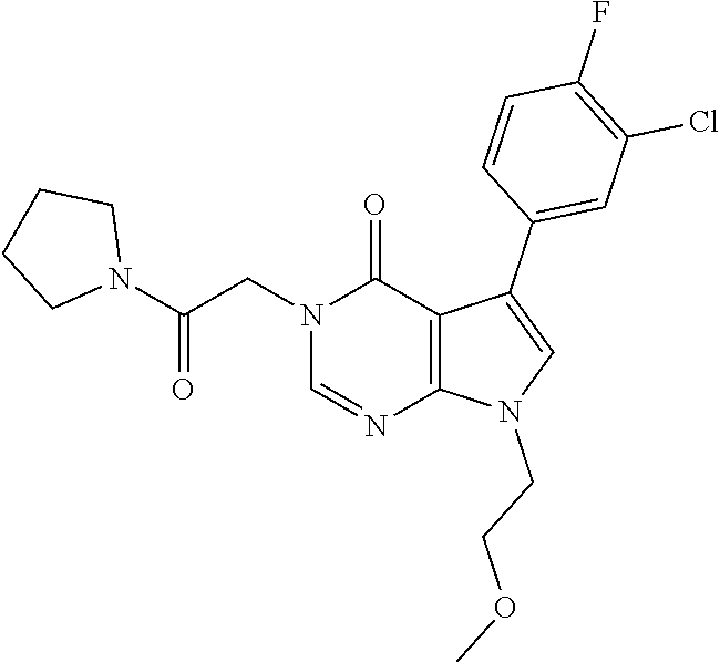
C1=NC2=C(C(=O)N1CC(N1CCCC1)=O)C(C1=CC(Cl)=C(F)C=C1)=CN2CCOC
